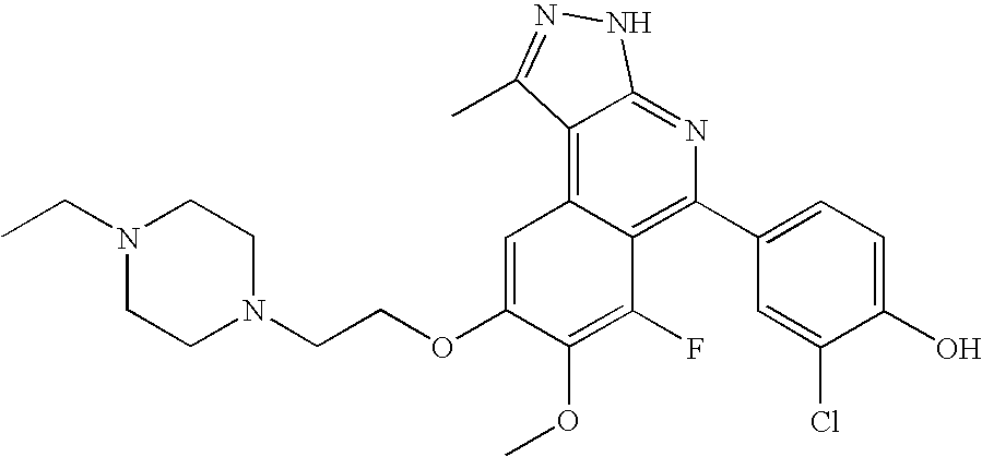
C1(C2=C3C(=C4C(=N2)NN=C4C)C=C(OCCN2CCN(CC)CC2)C(OC)=C3F)=CC=C(O)C(Cl)=C1
